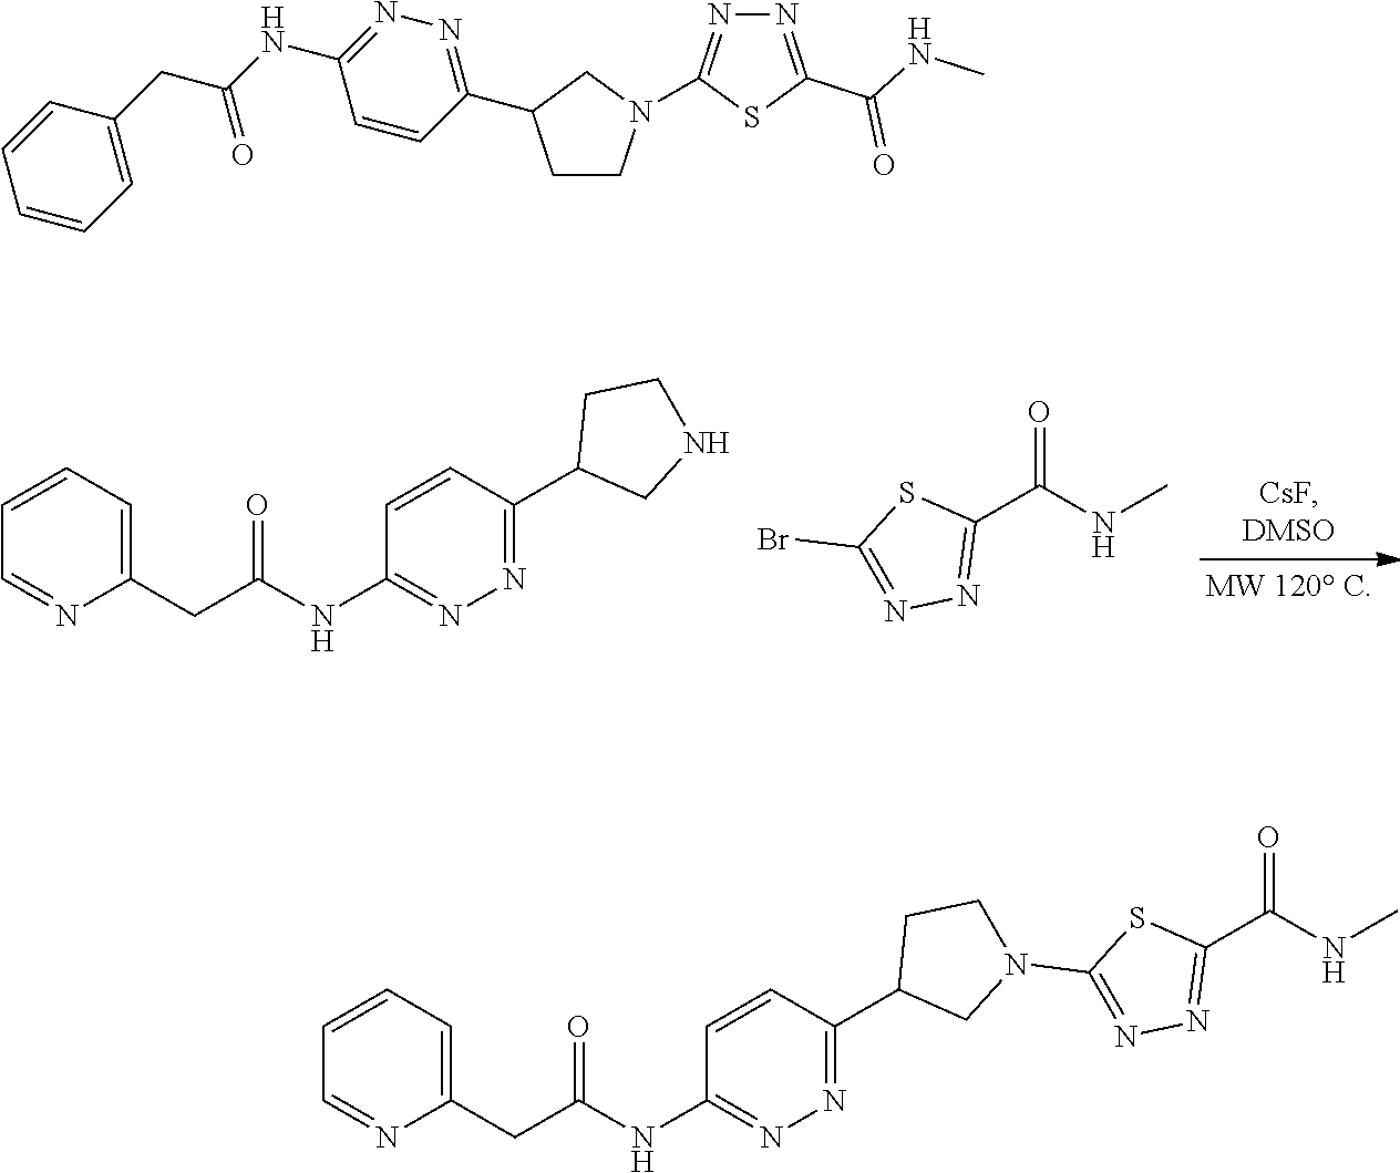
C1(CC(NC2=NN=C(C3CNCC3)C=C2)=O)=CC=CC=N1.O=C(NC)C1=NN=C(Br)S1.C1CN(C2=NN=C(C(NC)=O)S2)CC1C1=NN=C(NC(CC2=CC=CC=C2)=O)C=C1.C1(CC(NC2=NN=C(C3CN(C4=NN=C(C(=O)NC)S4)CC3)C=C2)=O)=CC=CC=N1
